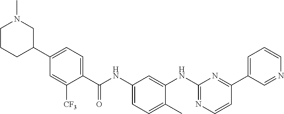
C1CCC(C2=CC=C(C(NC3=CC=C(C)C(NC4=NC=CC(C5=CC=CN=C5)=N4)=C3)=O)C([CF3])=C2)CN1C
